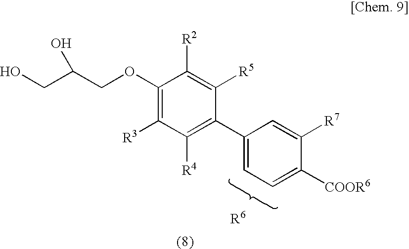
C1(OCC(CO)O)=C([R3])C([R4])=C(C2=CC=C([COOR6])C([R7])=C2)C([R5])=C1[R2]
